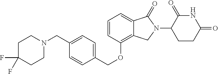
C1(=O)C(N2C(=O)C3=CC=CC(OCC4=CC=C(CN5CCC(F)(F)CC5)C=C4)=C3C2)CCC(=O)N1
